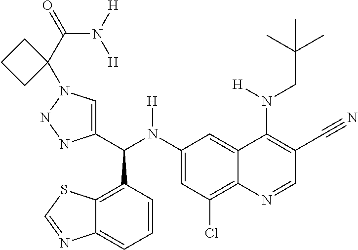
C1(N(C(C2=CN(C3(C(N([H])[H])=O)CCC3)NN2)C2=C3C(=CC=C2)N=CS3)[H])=CC(Cl)=C2C(=C1)C(N(CC(C)(C)C)[H])=C(C#N)C=N2
